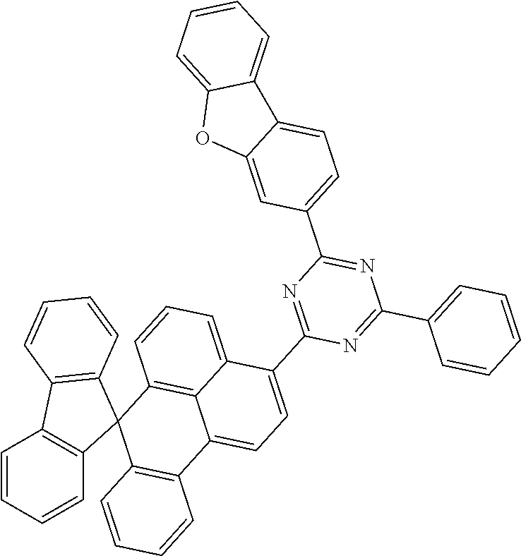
C1=CC=CC2=C1C1=C(C23C2=C(C4=CC=C(C5=NC(C6=CC=C7C(=C6)OC6=CC=CC=C76)=NC(C6=CC=CC=C6)=N5)C5=CC=CC3=C45)C=CC=C2)C=CC=C1
